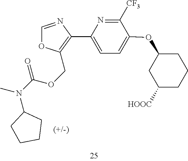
C1=NC(C2=CC=C(OC3CC([HOOC])CCC3)C([CF3])=N2)=C(COC(N(C2CCCC2)C)=O)O1
